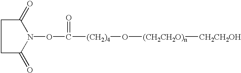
C1(=O)CCC(=O)N1OC([(CH2)4]O[(CH2CH2O)n][CH2CH2OH])=O
